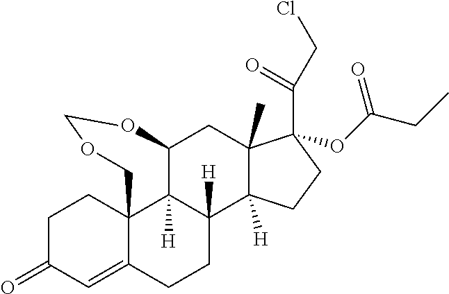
C1(=O)C=C2C3(CC1)C1([H])C([H])(CC2)C2([H])C(C)(CC1OCOC3)C(OC(CC)=O)(C(CCl)=O)CC2
